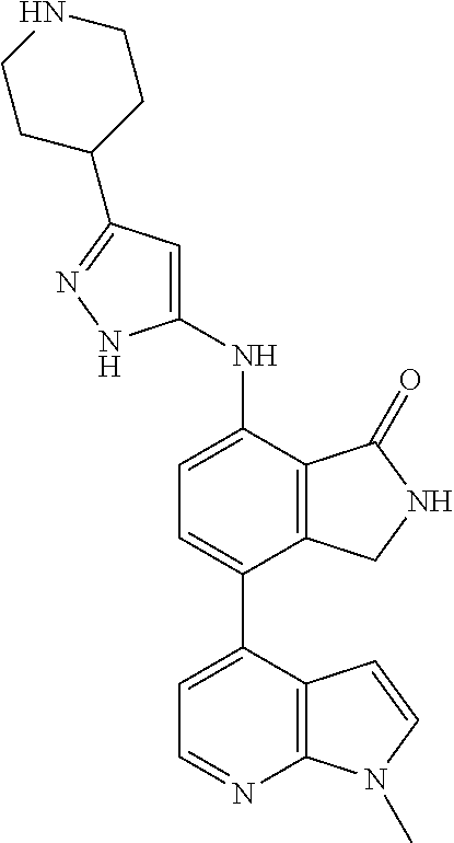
C1(NC2=CC=C(C3=CC=NC4=C3C=CN4C)C3=C2C(=O)NC3)=CC(C2CCNCC2)=NN1
